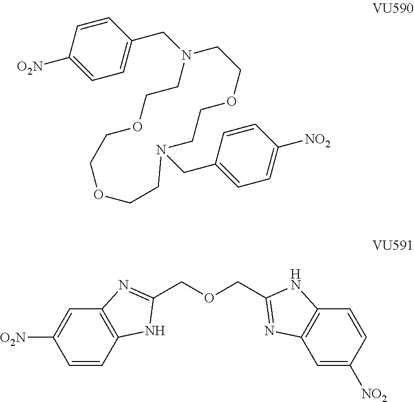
C1=CC(CN2CCOCCN(CC3=CC=C([O2N])C=C3)CCOCCOCC2)=CC=C1[NO2].C1=C([O2N])C=CC2=C1N=C(COCC1=NC3=C(C=CC([NO2])=C3)N1)N2
